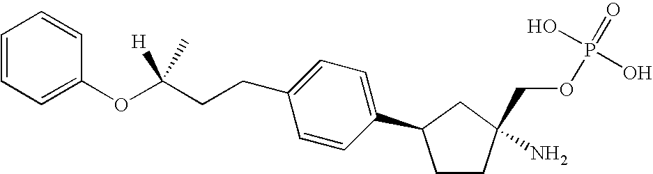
C1=CC(C2CCC(N)(COP(=O)(O)O)C2)=CC=C1CCC(OC1=CC=CC=C1)([H])C
